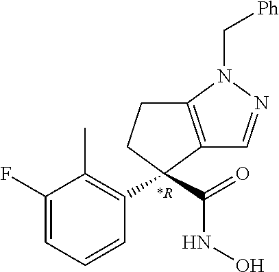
C1C2=C(C(C(=O)NO)(C3=C(C)C(F)=CC=C3)C1)C=NN2C[Ph].[*R]
